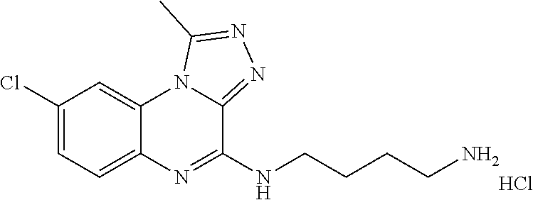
C1(Cl)=CC=C2C(=C1)N1C(=NN=C1C)C(NCCCCN)=N2.Cl
